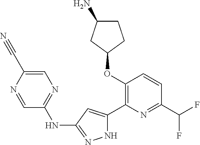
C1(OC2=C(C3=CC(NC4=NC=C(C#N)N=C4)=NN3)N=C(C(F)F)C=C2)CCC(N)C1
